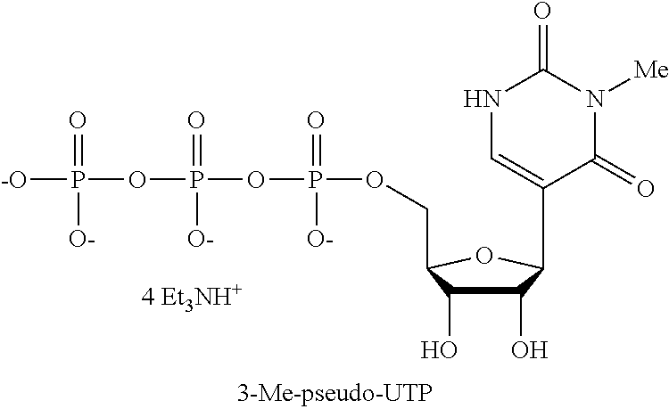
C1(O)C(O)C(COP(OP(OP([-O])(=O)[O-])(=O)[O-])(=O)[O-])OC1C1=CNC(=O)N([Me])C1=O
